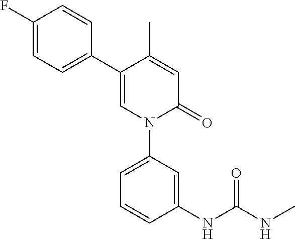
C1=C(C)C(C2=CC=C(F)C=C2)=CN(C2=CC=CC(NC(NC)=O)=C2)C1=O
